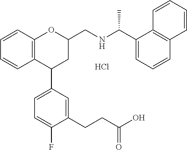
C12=C(C=CC=C1)OC(CNC(C1=CC=CC3=C1C=CC=C3)C)CC2C1=CC=C(F)C(CCC(O)=O)=C1.Cl
